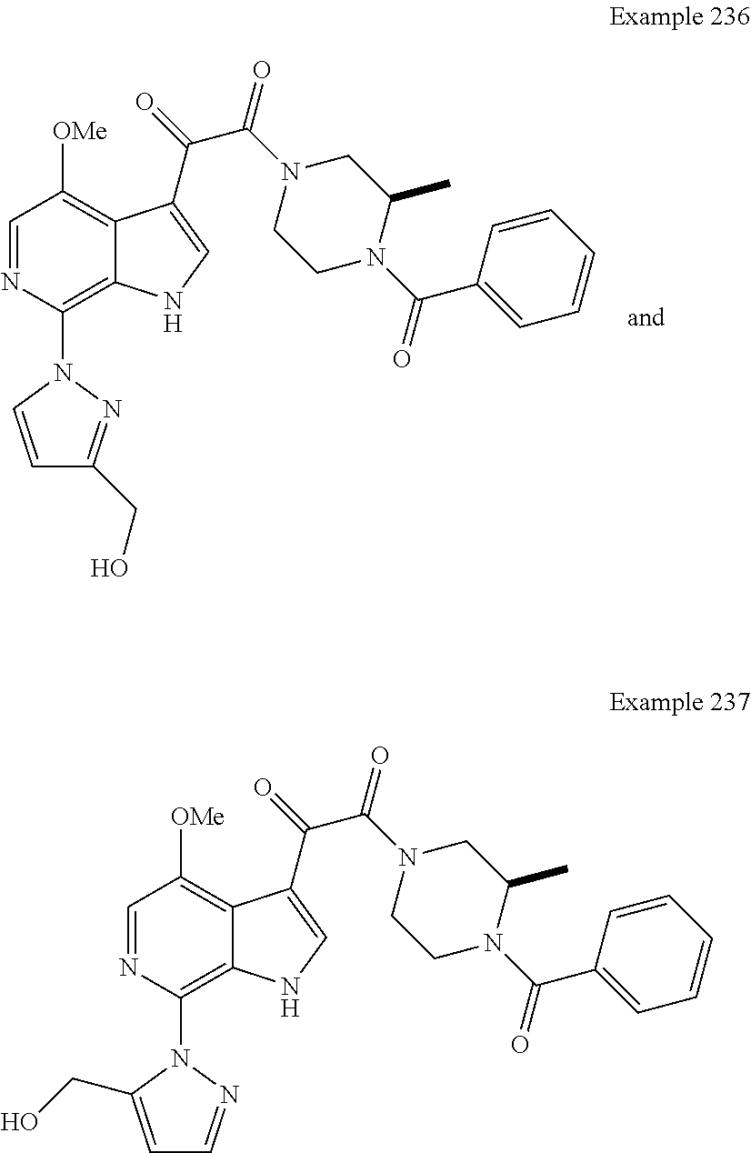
C1=NC(N2C=CC(CO)=N2)=C2C(=C1[OMe])C(C(=O)C(N1CCN(C(C3=CC=CC=C3)=O)C(C)C1)=O)=CN2.C1=NC(N2C(CO)=CC=N2)=C2C(=C1[OMe])C(C(=O)C(N1CCN(C(C3=CC=CC=C3)=O)C(C)C1)=O)=CN2
